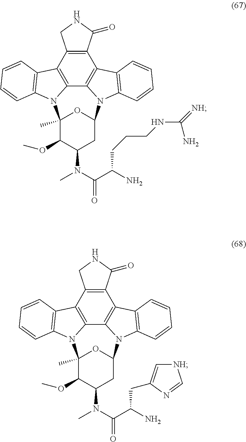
C12=C(C3=C4C5=C1C1=C(N5C5CC(N(C)C(=O)C(N)CCCNC(=[NH])N)C(OC)C(C)(N4C4=C3C=CC=C4)O5)C=CC=C1)CNC2=O.C12=C(C3=C4C5=C1C1=C(N5C5CC(N(C)C(=O)C(N)CC6=C[NH]C=N6)C(OC)C(C)(N4C4=C3C=CC=C4)O5)C=CC=C1)CNC2=O
